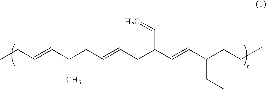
CCC=CC(CC=CCC(C=CC(CCC)CC)C=C)C
